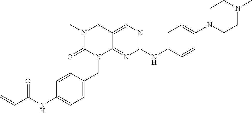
C=CC(=O)NC1=CC=C(CN2C3=NC(NC4=CC=C(N5CCN(C)CC5)C=C4)=NC=C3CN(C)C2=O)C=C1
